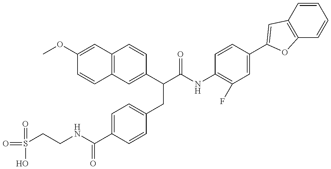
O=S(=O)(CCNC(=O)C1=CC=C(CC(C2=CC3=C(C=C2)C=C(OC)C=C3)C(=O)NC2=C(F)C=C(C3=CC4=C(C=CC=C4)O3)C=C2)C=C1)O
